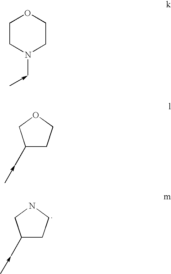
C1(C<-C)CCNC1.C1CN(C<-C)CCO1.C1(C<-C)CCOC1
